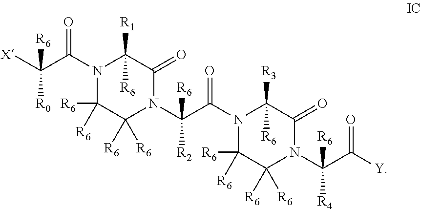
[Y]C(C(N1C(=O)C([R3])([R6])N(C(C(N2C(=O)C([R1])([R6])N(C(C([X])([R6])[R0])=O)C([R6])([R6])C2([R6])[R6])([R2])[R6])=O)C([R6])([R6])C1([R6])[R6])([R4])[R6])=O
